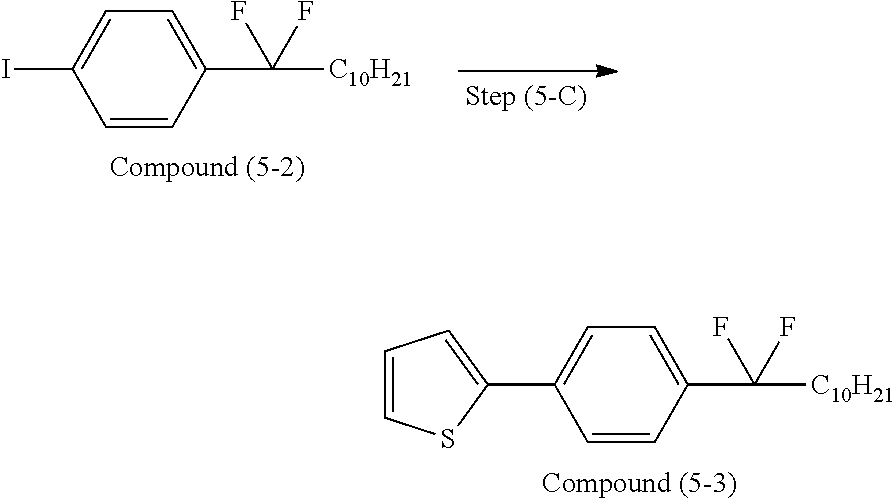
C1=CC(C([C10H21])(F)F)=CC=C1I.C1=CC(C([C10H21])(F)F)=CC=C1C1=CC=CS1
